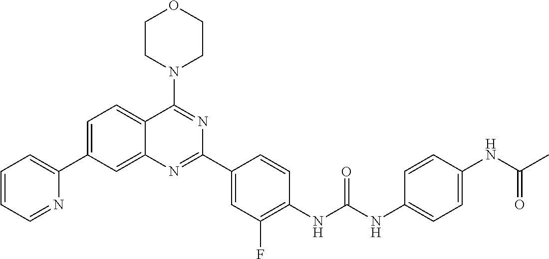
C1=C(C2=CC=CC=N2)C=C2C(=C1)C(N1CCOCC1)=NC(C1=CC(F)=C(NC(NC3=CC=C(NC(C)=O)C=C3)=O)C=C1)=N2
